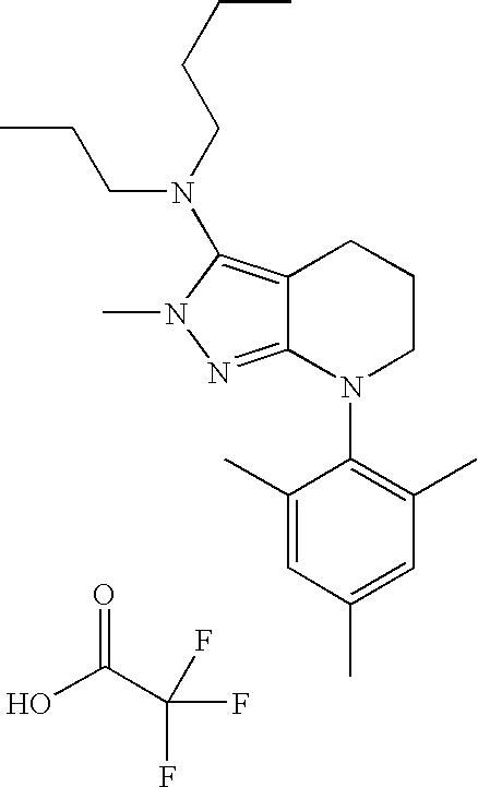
OC(C(F)(F)F)=O.C12=NN(C)C(N(CCCC)CCC)=C1CCCN2C1=C(C)C=C(C)C=C1C
